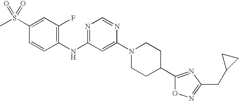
C1(S(C)(=O)=O)=CC(F)=C(NC2=NC=NC(N3CCC(C4=NC(CC5CC5)=NO4)CC3)=C2)C=C1
